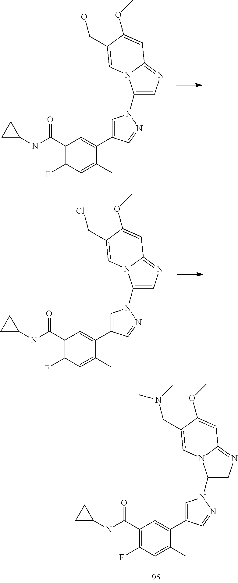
C1=C(C2=CC(C(NC3CC3)=O)=C(F)C=C2C)C=NN1C1=CN=C2N1C=C(CO)C(OC)=C2.C1=C(C2=CC(C(NC3CC3)=O)=C(F)C=C2C)C=NN1C1=CN=C2N1C=C(CCl)C(OC)=C2.C1=C(C2=CC(C(NC3CC3)=O)=C(F)C=C2C)C=NN1C1=CN=C2N1C=C(CN(C)C)C(OC)=C2
